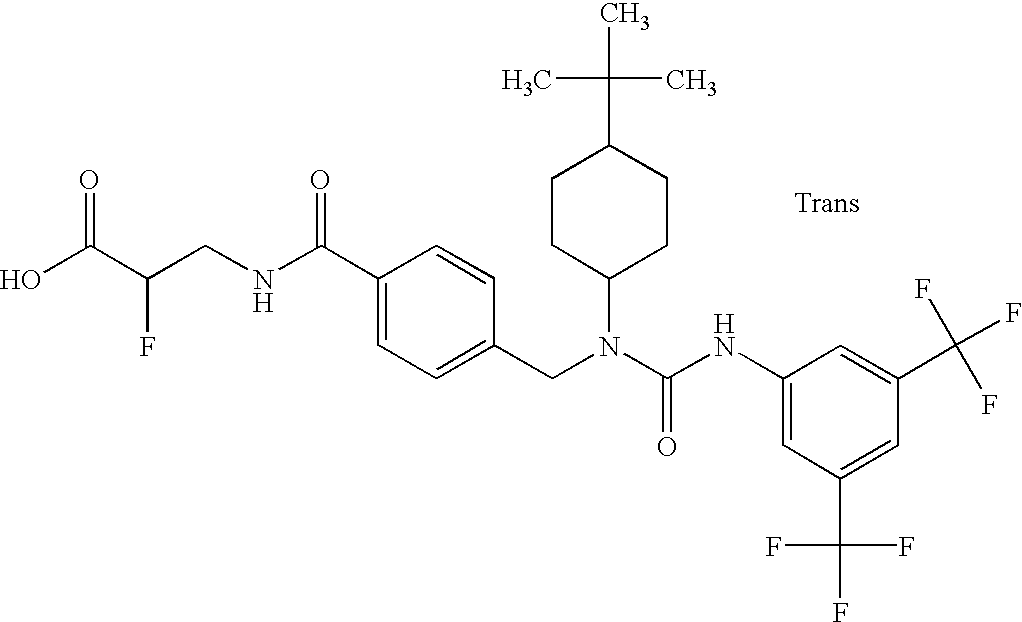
OC(C(CNC(C1=CC=C(CN(C(NC2=CC(C(F)(F)F)=CC(C(F)(F)F)=C2)=O)C2CCC(C(C)(C)C)CC2)C=C1)=O)F)=O
